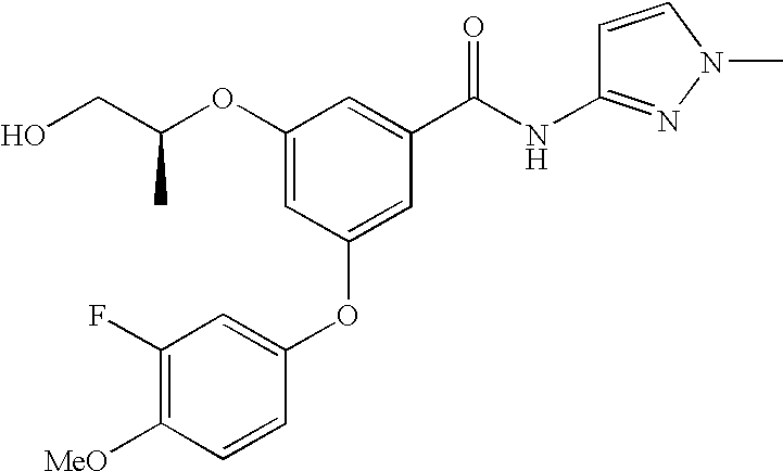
O(C1=CC(OC2=CC(F)=C([MeO])C=C2)=CC(C(NC2=NN(C)C=C2)=O)=C1)C(CO)C
